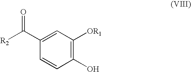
C1(O)=C([OR1])C=C(C([R2])=O)C=C1
